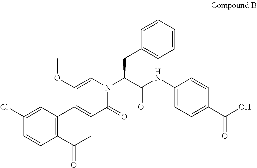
C1(Cl)=CC(C2=CC(=O)N(C(C(NC3=CC=C(C(O)=O)C=C3)=O)CC3=CC=CC=C3)C=C2OC)=C(C(C)=O)C=C1
